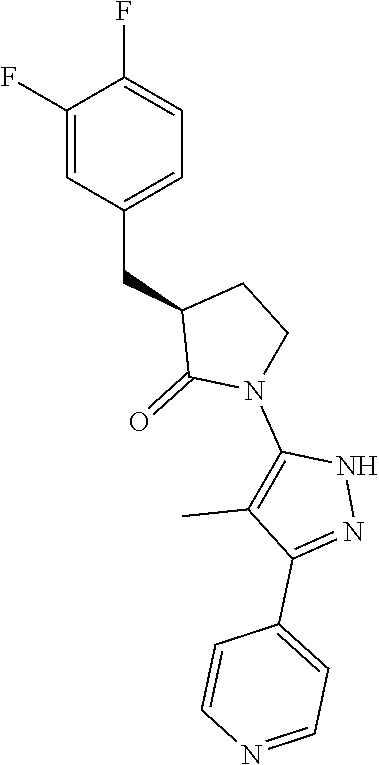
C1(F)=CC(CC2C(=O)N(C3=C(C)C(C4=CC=NC=C4)=NN3)CC2)=CC=C1F
